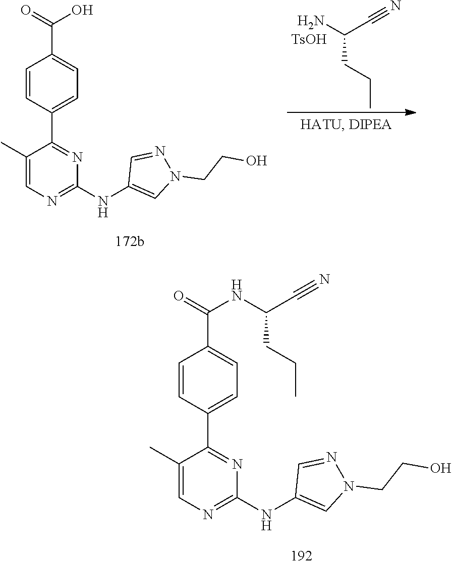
NC(C#N)CCC.[TsOH].C1=CC(C2=NC(NC3=CN(CCO)N=C3)=NC=C2C)=CC=C1C(=O)O.C1=CC(C2=NC(NC3=CN(CCO)N=C3)=NC=C2C)=CC=C1C(=O)NC(C#N)CCC
